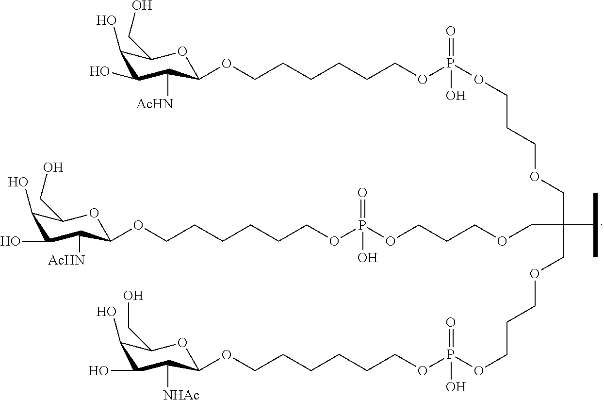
C1(O)C(O)C([AcHN])C(OCCCCCCOP(OCCCOCC(COCCCOP(OCCCCCCOC2OC(CO)C(O)C(O)C2[AcHN])(=O)O)(C(C)C)COCCCOP(=O)(O)OCCCCCCOC2OC(CO)C(O)C(O)C2[NHAc])(=O)O)OC1CO
